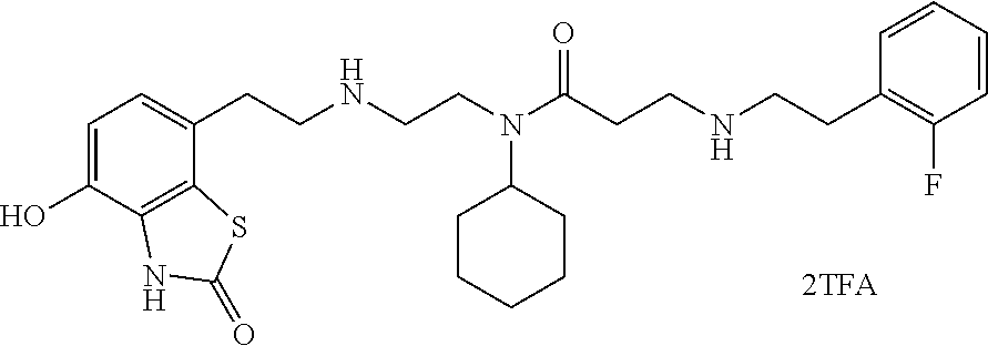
C1=C(O)C2=C(C(CCNCCN(C(CCNCCC3=C(F)C=CC=C3)=O)C3CCCCC3)=C1)SC(=O)N2
